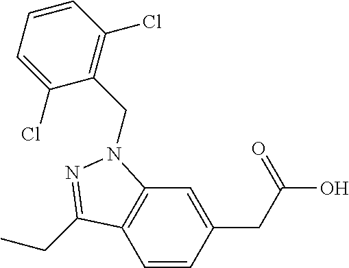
C1=CC(CC(O)=O)=CC2=C1C(CC)=NN2CC1=C(Cl)C=CC=C1Cl
